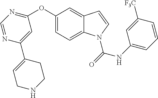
C1(OC2=NC=NC(C3=CCNCC3)=C2)=CC=C2C(=C1)C=CN2C(=O)NC1=CC=CC([F3C])=C1
